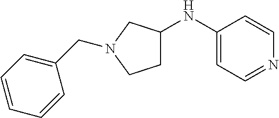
C1(NC2=CC=NC=C2)CCN(CC2=CC=CC=C2)C1
